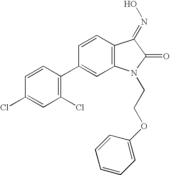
C1=CC2=C(C=C1C1=C(Cl)C=C(Cl)C=C1)N(CCOC1=CC=CC=C1)C(=O)C2=NO
